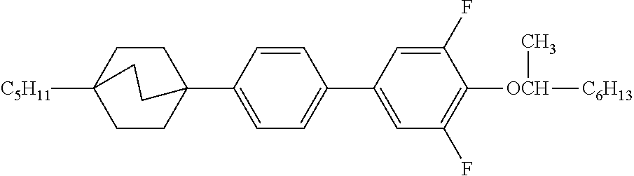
C1CC2([C5H11])CCC1(C1=CC=C(C3=CC(F)=C([OCH](C)[C6H13])C(F)=C3)C=C1)CC2
